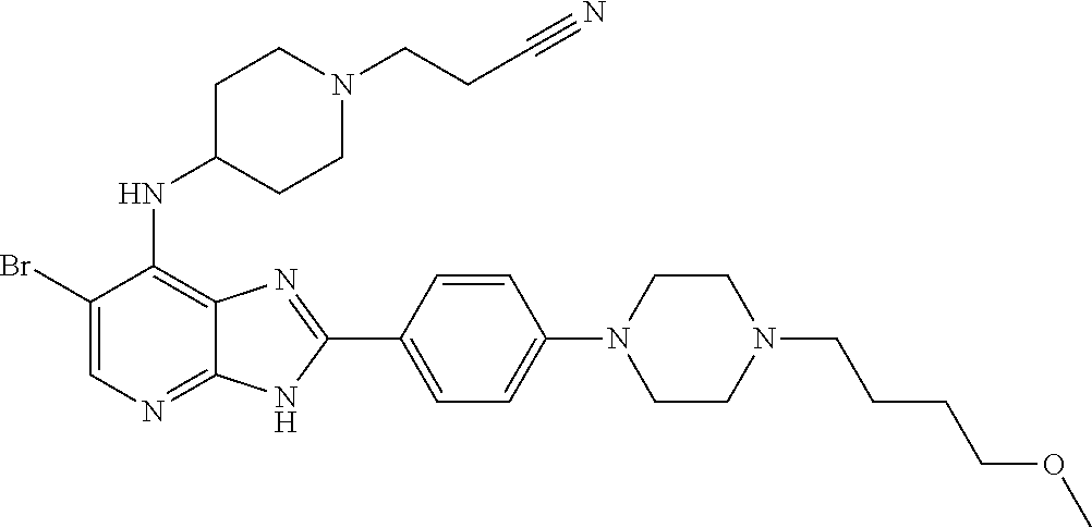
BrC1=CN=C2C(=C1NC1CCN(CCC#N)CC1)N=C(C1=CC=C(N3CCN(CCCCOC)CC3)C=C1)N2
